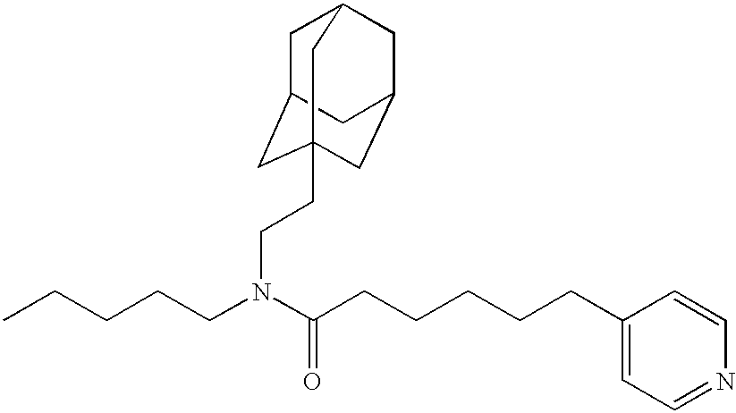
C(CCN(C(CCCCCC1=CC=NC=C1)=O)CCC12CC3CC(CC(C1)C3)C2)CC
